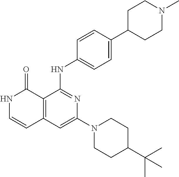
C1=CC(NC2=NC(N3CCC(C(C)(C)C)CC3)=CC3=C2C(=O)NC=C3)=CC=C1C1CCN(C)CC1
